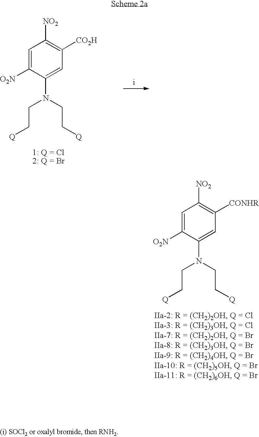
C1=C([O2N])C(N(CC[Q])CC[Q])=CC([CONHR])=C1[NO2].C1=C([O2N])C(N(CC[Q])CC[Q])=CC([CO2H])=C1[NO2]
